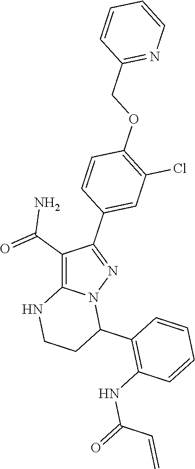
C1(C(N)=O)=C2N(N=C1C1=CC(Cl)=C(OCC3=NC=CC=C3)C=C1)C(C1=C(NC(C=C)=O)C=CC=C1)CCN2
